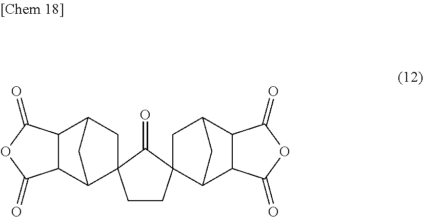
C12C3C(C(CC14CCC1(C5C6C(C(C1)C5)C(=O)OC6=O)C4=O)C2)C(=O)OC3=O
